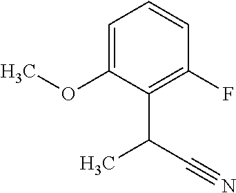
C1=C(OC)C(C(C#N)C)=C(F)C=C1
